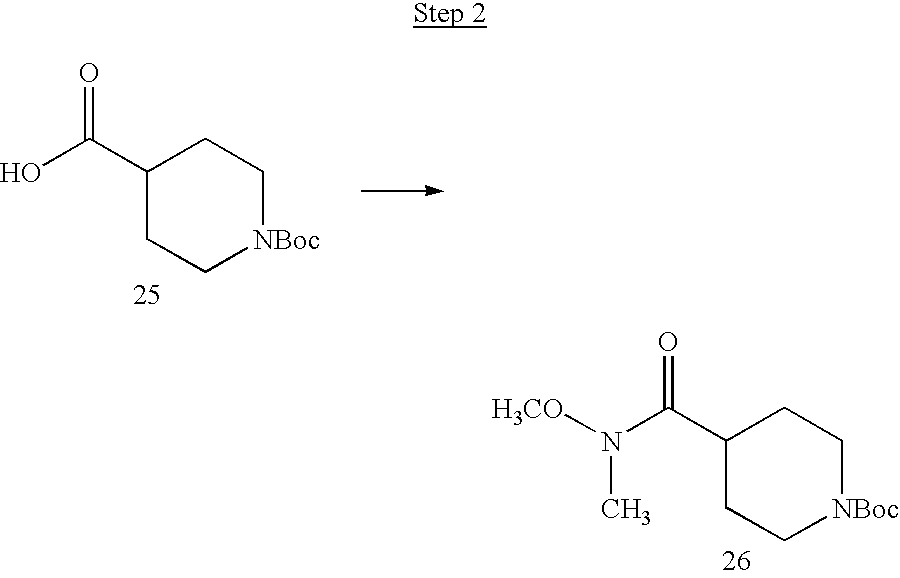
C1(C(O)=O)CC[NBoc]CC1.C1(C(N(C)[H3CO])=O)CC[NBoc]CC1
